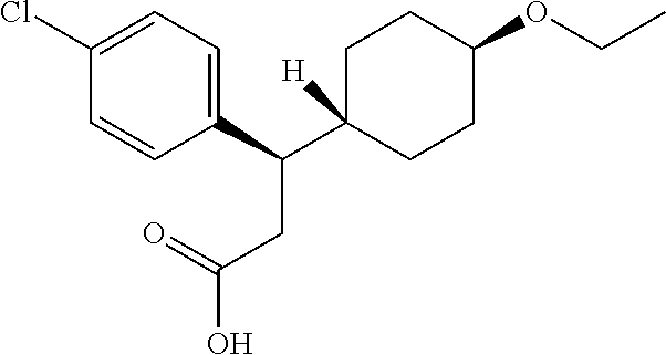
C1(C(CC(=O)O)C2([H])CCC(OCC)CC2)=CC=C(Cl)C=C1
